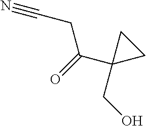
C(=O)(CC#N)C1(CO)CC1
